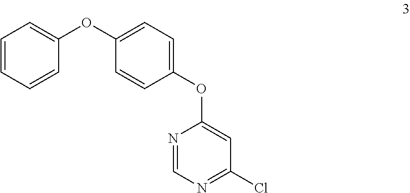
C1=CC=CC(OC2=CC=C(OC3=CC(Cl)=NC=N3)C=C2)=C1
